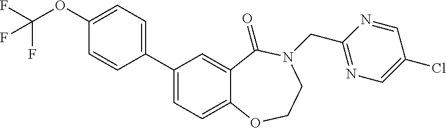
C1(C2=CC=C3C(=C2)C(=O)N(CC2=NC=C(Cl)C=N2)CCO3)=CC=C(OC(F)(F)F)C=C1
